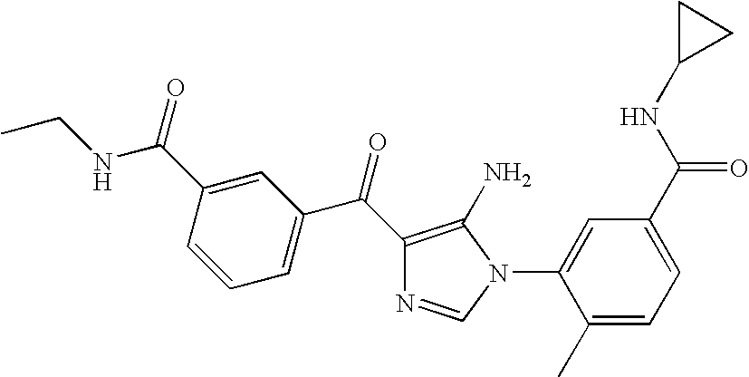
C1=C(N2C=NC(C(C3=CC=CC(C(=O)NCC)=C3)=O)=C2N)C(C)=CC=C1C(NC1CC1)=O
